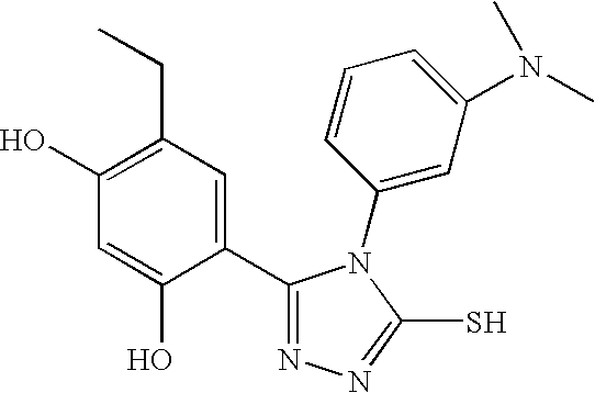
C1=C(O)C(C2=NN=C(S)N2C2=CC(N(C)C)=CC=C2)=CC(CC)=C1O
